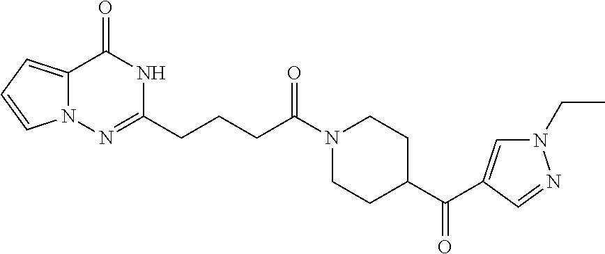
C12=CC=CN1N=C(CCCC(N1CCC(C(=O)C3=CN(CC)N=C3)CC1)=O)NC2=O
